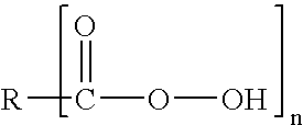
[R]C(OO)=O
